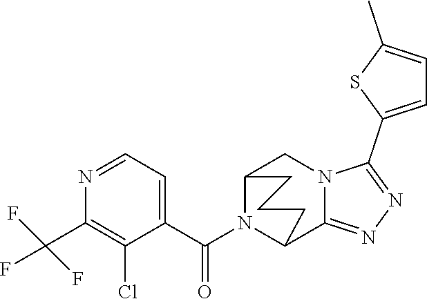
C1(C(F)(F)F)=C(Cl)C(C(N2C3C4=NN=C(C5=CC=C(C)S5)N4CC2CCC3)=O)=CC=N1
